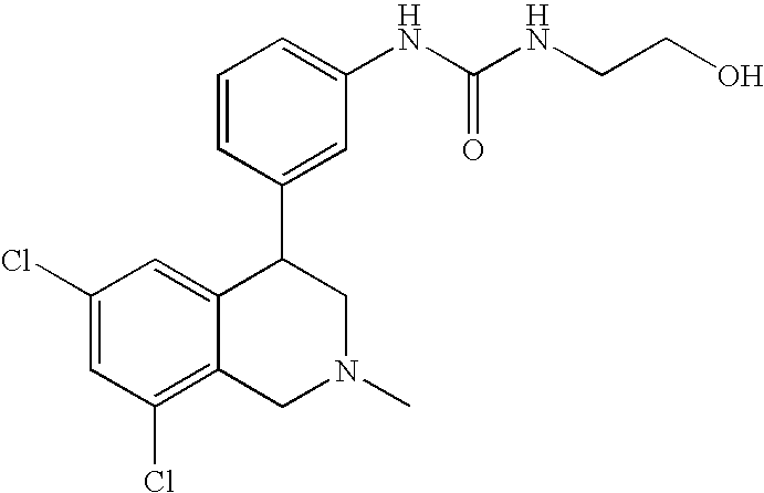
C1(Cl)=CC(Cl)=C2C(=C1)C(C1=CC(NC(NCCO)=O)=CC=C1)CN(C)C2
